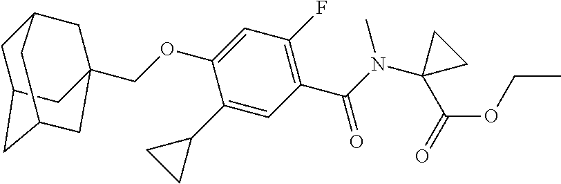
C1(C2CC2)=CC(C(N(C2(C(OCC)=O)CC2)C)=O)=C(F)C=C1OCC12CC3CC(CC(C1)C3)C2
